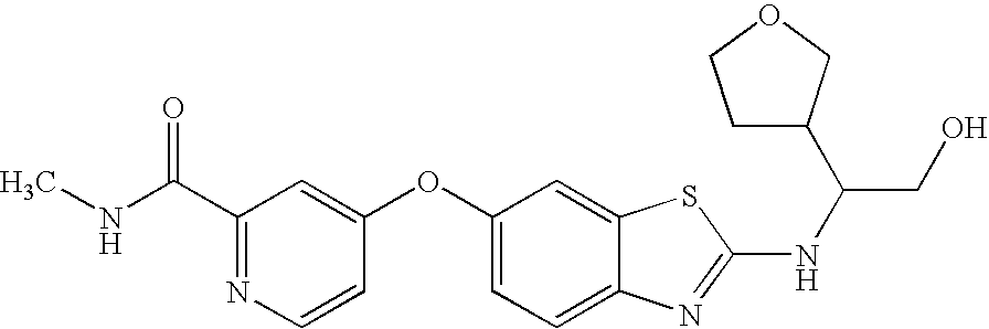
N1=C(C(=O)NC)C=C(OC2=CC=C3C(=C2)SC(NC(CO)C2CCOC2)=N3)C=C1
